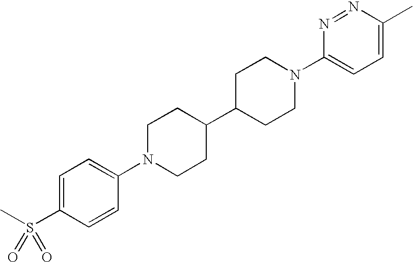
C1=C(S(C)(=O)=O)C=CC(N2CCC(C3CCN(C4=CC=C(C)N=N4)CC3)CC2)=C1
